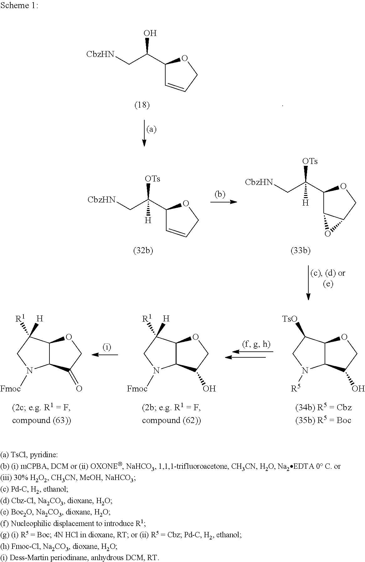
C1(C([OTs])(C[CbzHN])[H])C=CCO1.C1(C([OTs])(C[CbzHN])[H])C2C(CO1)O2.C12C(C([TsO])CN1[R5])OCC2O.C12C(C([R1])([H])CN1[Fmoc])OCC2O.C12C(C([R1])([H])CN1[Fmoc])OCC2=O.C1(C(O)C[CbzHN])C=CCO1
